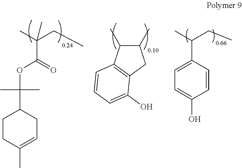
CC(CC)(C(=O)OC(C)(C)C1CCC(C)=CC1)C.C1(C)C(C)C2=C(C1)C(O)=CC=C2.CC(CC)C1=CC=C(O)C=C1
